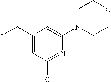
C1(C*)=CC(Cl)=NC(N2CCOCC2)=C1
